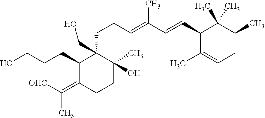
OCCCC1C(=C(C)[OHC])CCC(C)(O)C1(CCC=C(C=CC1C(C)=CCC(C)C1(C)C)C)CO
